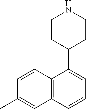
C1=C(C2CCNCC2)C2=C(C=C1)C=C(C)C=C2
